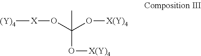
C(O[X(Y)4])(O[X(Y)4])(O[X][(Y)4])C
